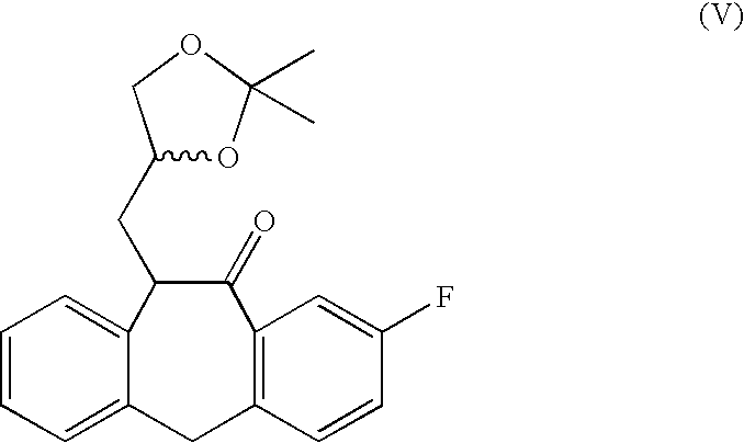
C1=CC=C2C(=C1)C(CC1OC(C)(C)OC1)C(=O)C1=C(C2)C=CC(F)=C1
